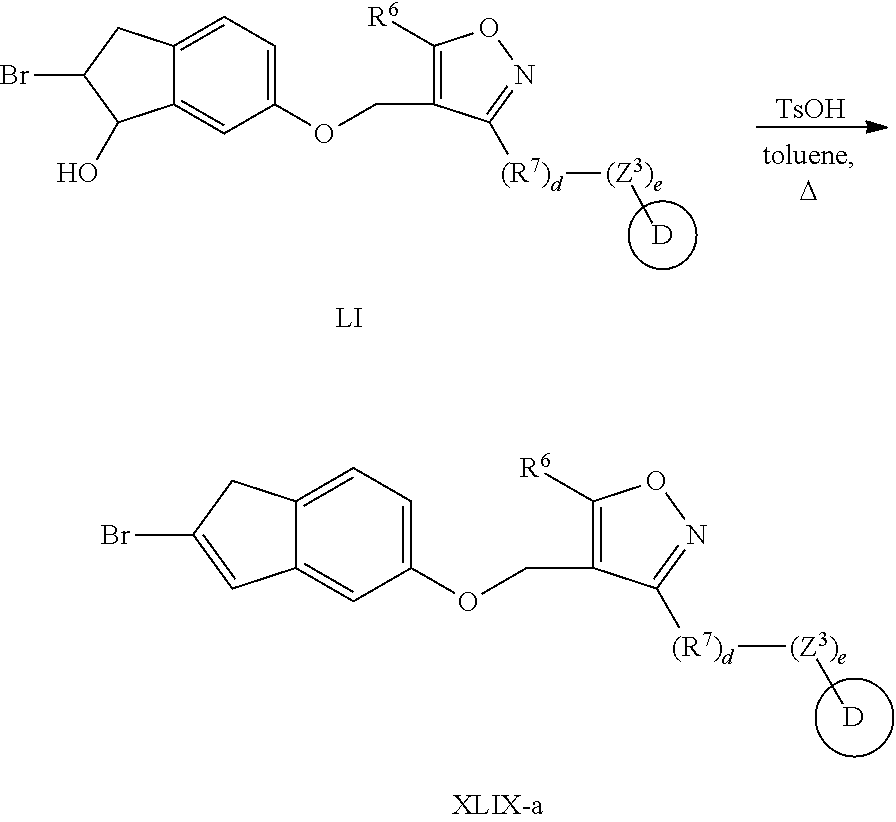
C1(OCC2=C([R6])ON=C2[(R7)d][(Z3)e]C)=CC=C2C(=C1)C(O)C(Br)C2.[D].[TsOH].C1(OCC2=C([R6])ON=C2[(R7)d][(Z3)e]C)=CC=C2C(=C1)C=C(Br)C2.[D]
